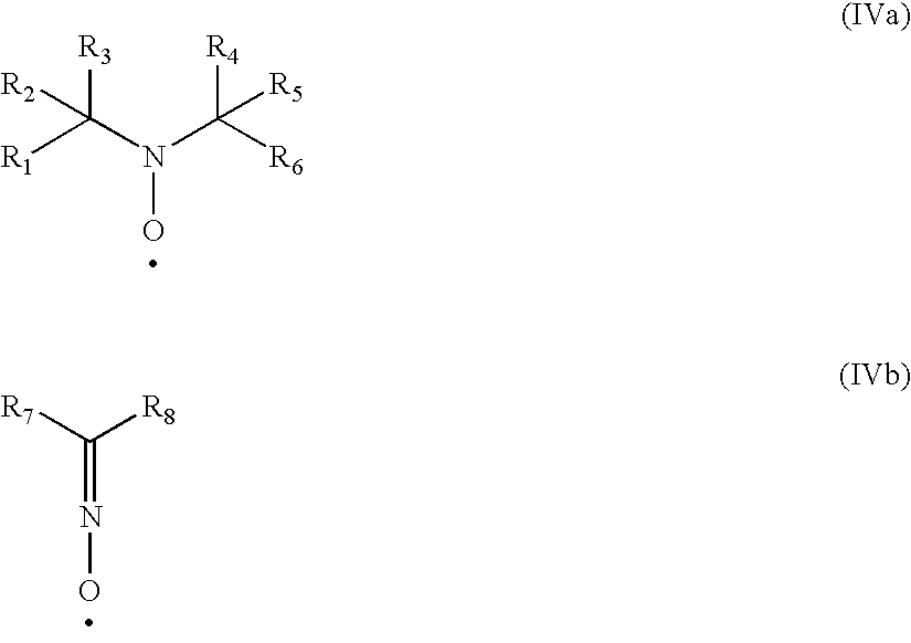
[R1]C(N(C([R6])([R4])[R5])O)([R3])[R2].N(=C([R7])[R8])O
